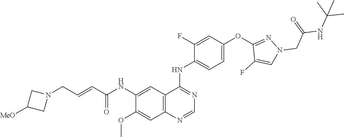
O=C(C=CCN1CC([MeO])C1)NC1=CC2=C(C=C1OC)N=CN=C2NC1=CC=C(OC2=NN(CC(NC(C)(C)C)=O)C=C2F)C=C1F
